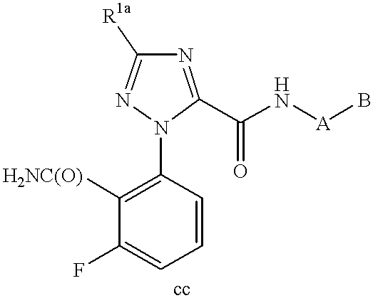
C1=CC(N2C(C(N[A]B)=O)=NC([R1a])=N2)=C([H2NC(O)])C(F)=C1
